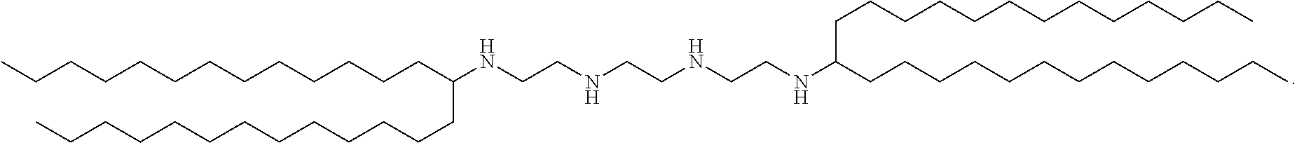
CCCCCCCCCCCCCC(NCCNCCNCCNC(CCCCCCCCCCCCC)CCCCCCCCCCCCC)CCCCCCCCCCCCC
